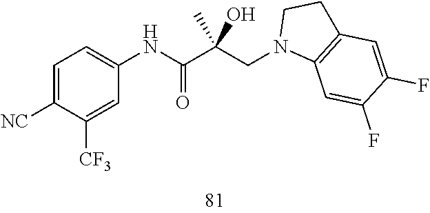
C1=C([NC])C([CF3])=CC(NC(C(CN2C3=C(CC2)C=C(F)C(F)=C3)(O)C)=O)=C1
